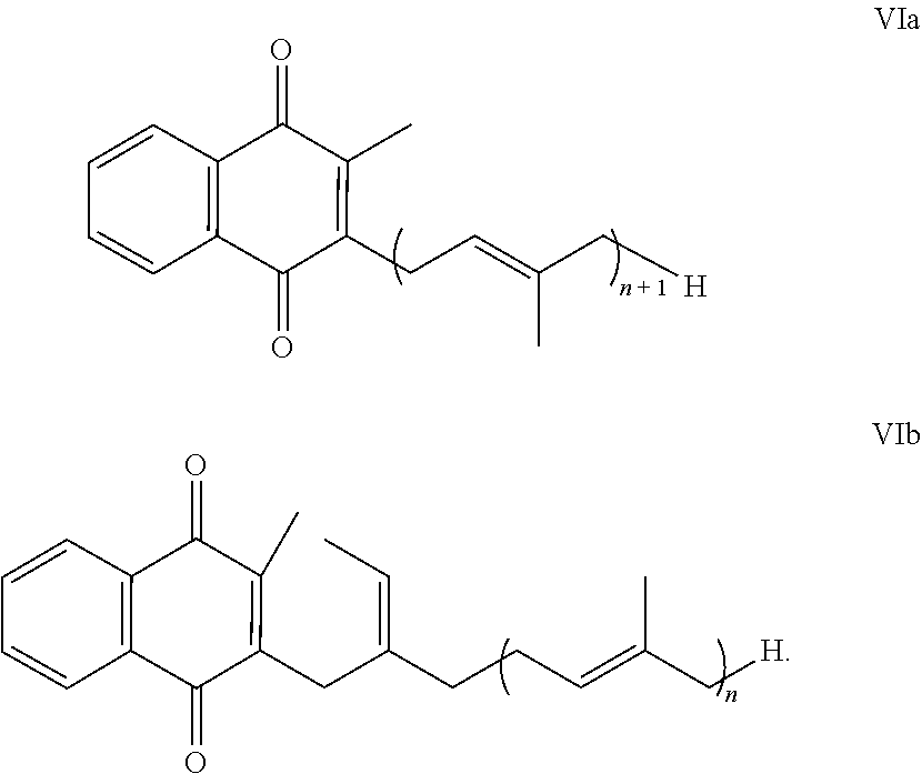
C(CC1=C(C)C(=O)C2=C(C1=O)C=CC=C2)=C(C[H])C.C(CC1=C(C)C(=O)C2=C(C1=O)C=CC=C2)(CCC=C(C)C[H])=CC
